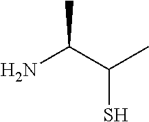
NC(C(C)S)C
